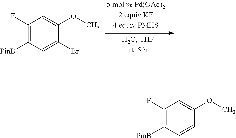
C1(F)=C([PinB])C=C(Br)C(OC)=C1.C1(F)=C([PinB])C=CC(OC)=C1
